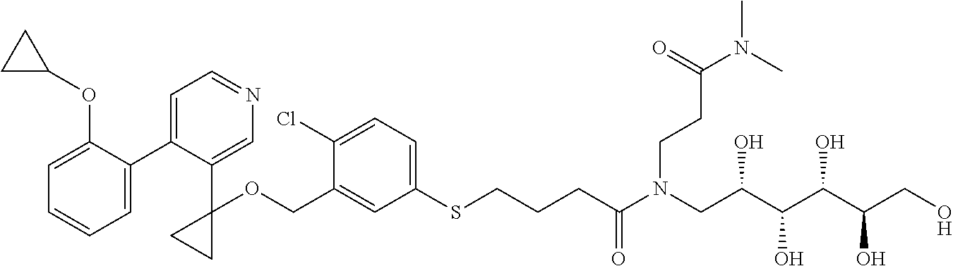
C1=C(COC2(C3=CN=CC=C3C3=CC=CC=C3OC3CC3)CC2)C(Cl)=CC=C1SCCCC(N(CC(C(C(C(CO)O)O)O)O)CCC(N(C)C)=O)=O
